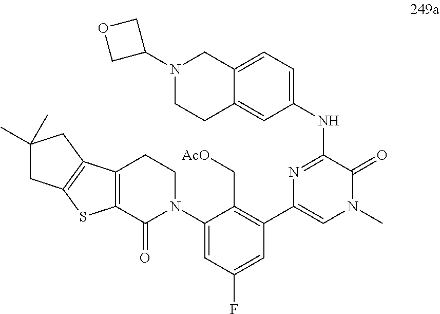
N1=C(NC2=CC=C3C(=C2)CCN(C2COC2)C3)C(=O)N(C)C=C1C1=C(C[AcO])C(N2CCC3=C(C2=O)SC2=C3CC(C)(C)C2)=CC(F)=C1
